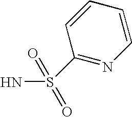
C1(S(N)(=O)=O)=NC=CC=C1
